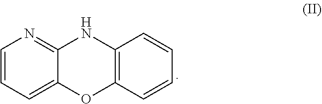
C1=CC=C2C(=N1)NC1=C(O2)C=CC=C1
